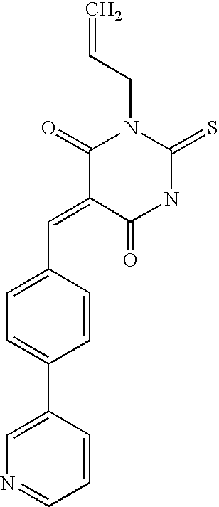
C1(=CC2=CC=C(C3=CN=CC=C3)C=C2)C(=O)NC(=S)N(CC=C)C1=O
